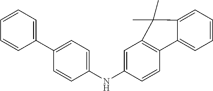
C1=C(NC2=CC=C(C3=CC=CC=C3)C=C2)C=CC2=C1C(C)(C)C1=CC=CC=C21
